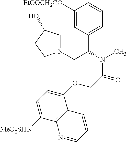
C1([EtOOCH2CO])=CC(C(CN2CC(O)CC2)N(C)C(=O)COC2=CC=C([MeO2SHN])C3=C2C=CC=N3)=CC=C1
